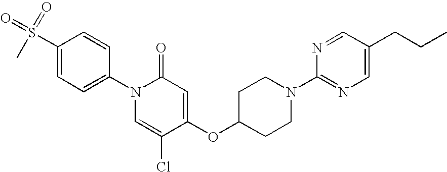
C1=CC(N2C=C(Cl)C(OC3CCN(C4=NC=C(CCC)C=N4)CC3)=CC2=O)=CC=C1S(C)(=O)=O
